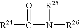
[R24]C(N([R26])[R25])=O
